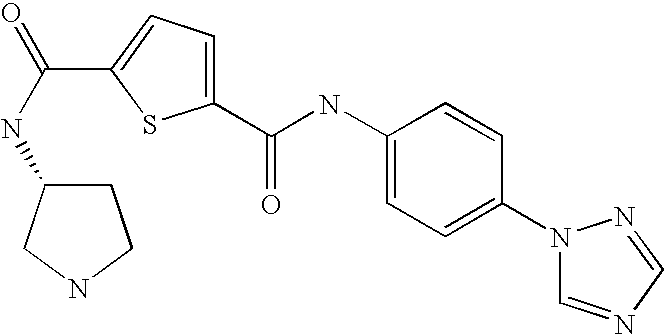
C1(C(NC2=CC=C(N3C=NC=N3)C=C2)=O)=CC=C(C(NC2CCNC2)=O)S1
